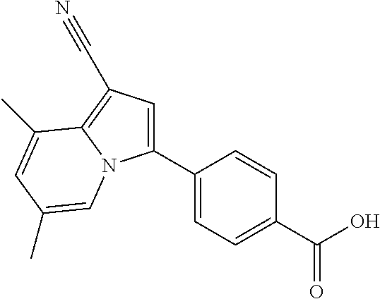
C1(C2=CC=C(C(O)=O)C=C2)=CC(C#N)=C2N1C=C(C)C=C2C
